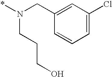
C1=C(CN(*)CCCO)C=CC=C1Cl
